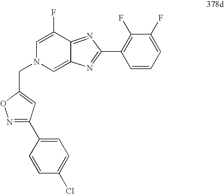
C1=C(F)C2=NC(C3=C(F)C(F)=CC=C3)=NC2=CN1CC1=CC(C2=CC=C(Cl)C=C2)=NO1
